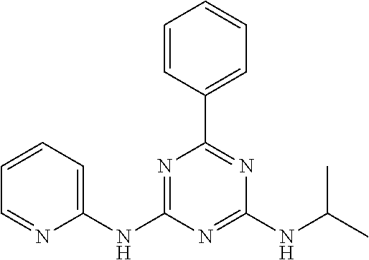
C1(NC2=NC(C3=CC=CC=C3)=NC(NC(C)C)=N2)=CC=CC=N1
